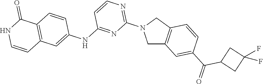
C1C2=C(CN1C1=NC=CC(NC3=CC4=C(C=C3)C(=O)NC=C4)=N1)C=CC(C(=O)C1CC(F)(F)C1)=C2
